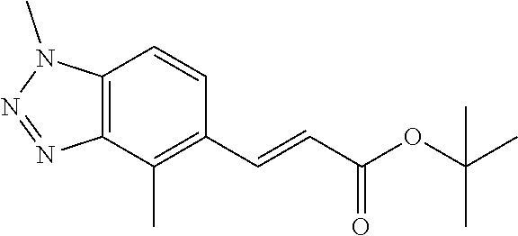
C12=C(C(C)=C(C=CC(OC(C)(C)C)=O)C=C1)N=NN2C
